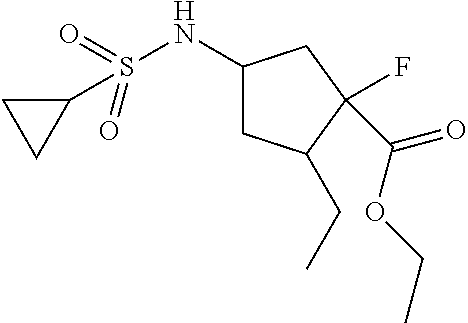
C1(NS(=O)(=O)C2CC2)CC(CC)C(F)(C(=O)OCC)C1
